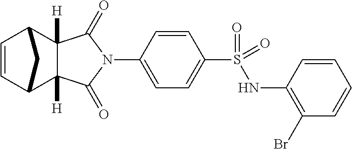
N1(C2=CC=C(S(=O)(NC3=C(Br)C=CC=C3)=O)C=C2)C(=O)C2([H])C([H])(C1=O)C1C=CC2C1
